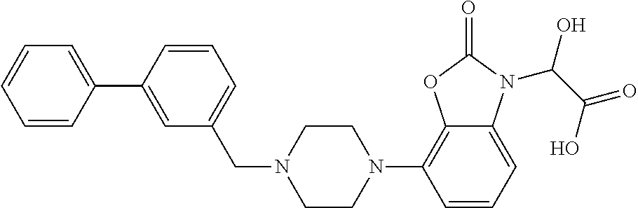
C1=CC(C2=CC(CN3CCN(C4=C5C(=CC=C4)N(C(C(=O)O)O)C(=O)O5)CC3)=CC=C2)=CC=C1
